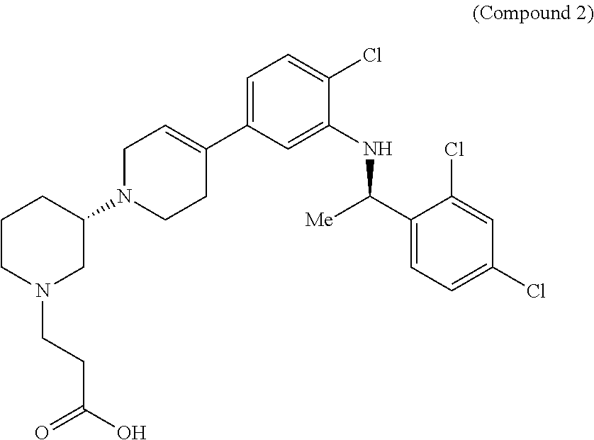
C1N(C2CCCN(CCC(O)=O)C2)CCC(C2=CC=C(Cl)C(NC([Me])C3=CC=C(Cl)C=C3Cl)=C2)=C1
